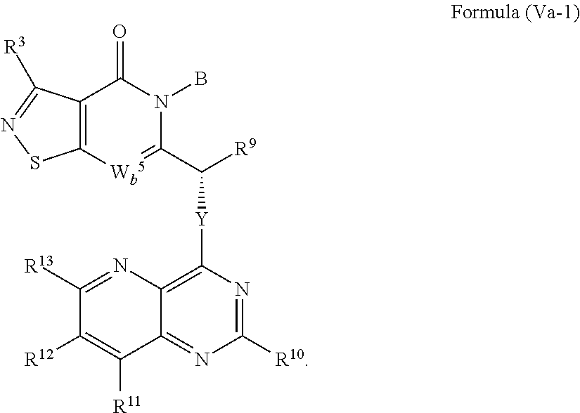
C12=NC([R10])=NC([Y]C(C3=[Wb5]C4=C(C(=O)N3B)C([R3])=NS4)[R9])=C1N=C([R13])C([R12])=C2[R11]
